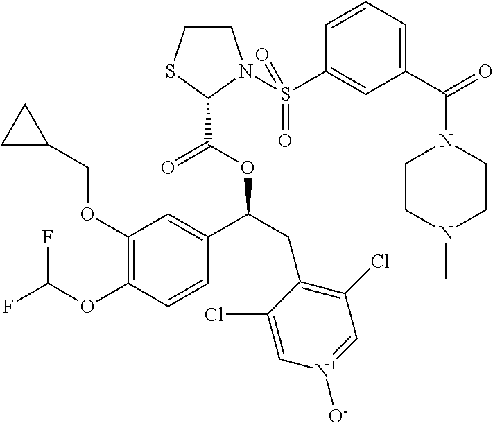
C1(OCC2CC2)=C(OC(F)F)C=CC(C(CC2=C(Cl)C=[N+]([O-])C=C2Cl)OC(C2N(S(C3=CC(C(=O)N4CCN(C)CC4)=CC=C3)(=O)=O)CCS2)=O)=C1
